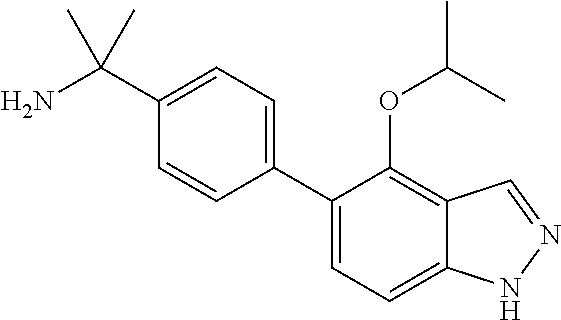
C1(C2=CC=C3C(=C2OC(C)C)C=NN3)=CC=C(C(N)(C)C)C=C1
